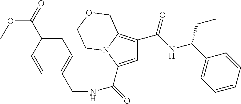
C1=C(C(=O)NCC2=CC=C(C(=O)OC)C=C2)N2C(=C1C(NC(C1=CC=CC=C1)CC)=O)COCC2
